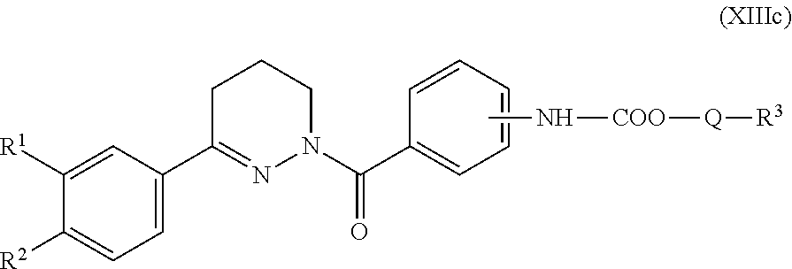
C1=C(C2=NN(C(C3=CC=CC=C3)=O)CCC2)C=C([R1])C([R2])=C1.CN[COO][Q][R3]
